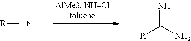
[R][CN].[R]C(N)=N
